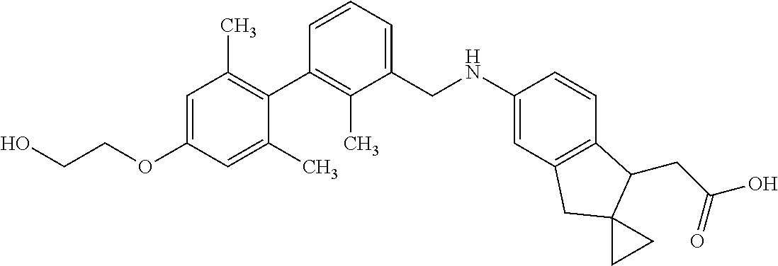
C1=C(OCCO)C=C(C)C(C2=C(C)C(CNC3=CC4=C(C=C3)C(CC(=O)O)C3(C4)CC3)=CC=C2)=C1C
